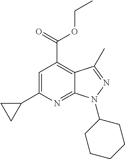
C1=C(C2CC2)N=C2C(=C1C(=O)OCC)C(C)=NN2C1CCCCC1
